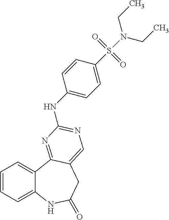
C1=CC=C2C(=C1)C1=NC(NC3=CC=C(S(N(CC)CC)(=O)=O)C=C3)=NC=C1CC(=O)N2
